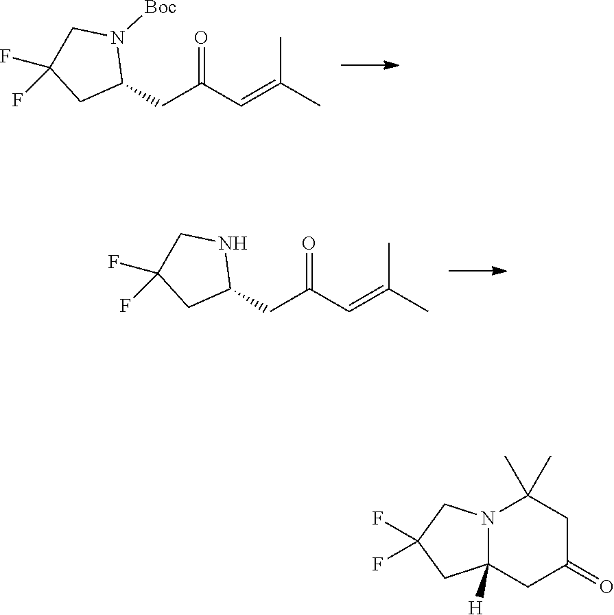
O=C(C=C(C)C)CC1N([Boc])CC(F)(F)C1.O=C(C=C(C)C)CC1NCC(F)(F)C1.N12C([H])(CC(=O)CC1(C)C)CC(F)(F)C2
